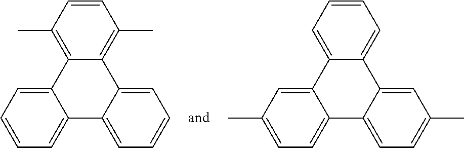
C12=C(C)C=CC(C)=C1C1=CC=CC=C1C1=CC=CC=C21.C12=CC=CC=C1C1=CC(C)=CC=C1C1=CC=C(C)C=C21
